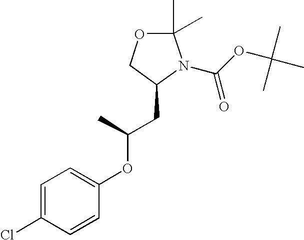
O1C(C)(C)N(C(OC(C)(C)C)=O)C(CC(OC2=CC=C(Cl)C=C2)C)C1
